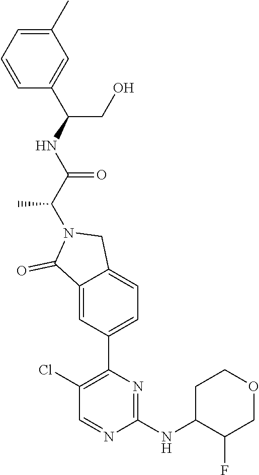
C1(C)=CC=CC(C(NC(C(N2C(=O)C3=CC(C4=C(Cl)C=NC(NC5C(F)COCC5)=N4)=CC=C3C2)C)=O)CO)=C1
